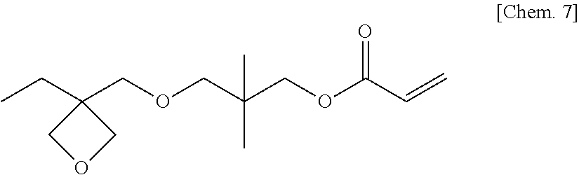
C1(COCC(COC(C=C)=O)(C)C)(CC)COC1
